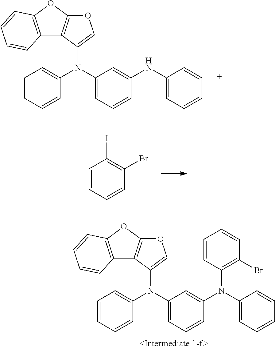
C1=CC=CC(N(C2=CC=CC(N(C3=CC=CC=C3)C3=C(Br)C=CC=C3)=C2)C2=COC3=C2C2=C(O3)C=CC=C2)=C1.C1=CC=CC(N(C2=CC=CC(NC3=CC=CC=C3)=C2)C2=COC3=C2C2=C(O3)C=CC=C2)=C1.C1=CC=CC(Br)=C1I
